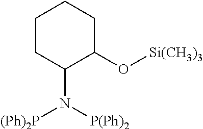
C1CC(N([P(Ph)2])[(Ph)2P])C(O[Si(CH3)3])CC1
